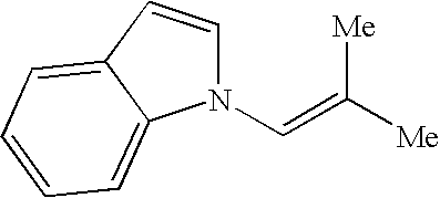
N1(C=C([Me])[Me])C=CC2=CC=CC=C12
